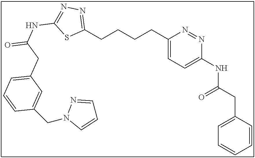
C1(CCCCC2=CC=C(NC(CC3=CC=CC=C3)=O)N=N2)=NN=C(NC(=O)CC2=CC=CC(CN3C=CC=N3)=C2)S1
